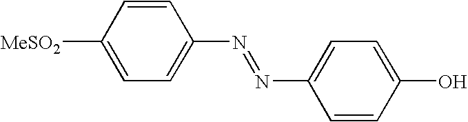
[MeSO2]C1=CC=C(N=NC2=CC=C(O)C=C2)C=C1
